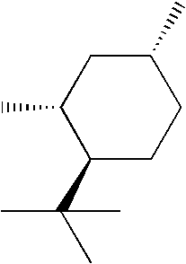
CC(C1CCC(C)CC1C)(C)C
